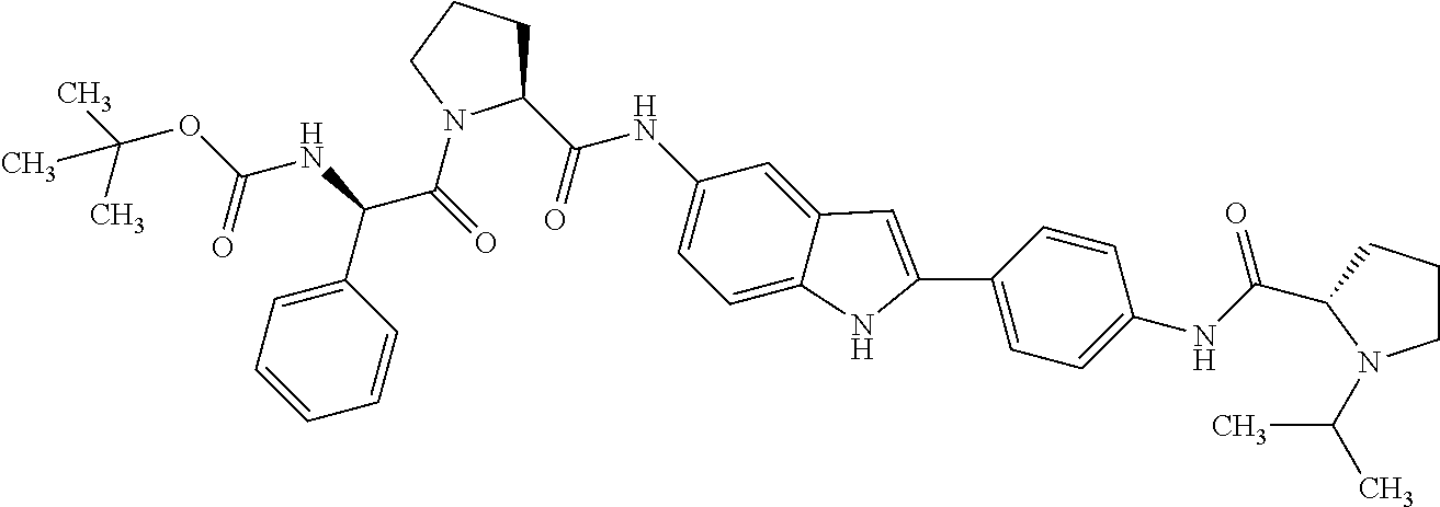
O(C(C)(C)C)C(NC(C(=O)N1C(C(NC2=CC=C3C(=C2)C=C(C2=CC=C(NC(=O)C4CCCN4C(C)C)C=C2)N3)=O)CCC1)C1=CC=CC=C1)=O
